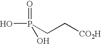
OP(=O)(O)CC[CO2H]
